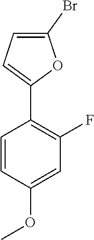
C1=CC(OC)=CC(F)=C1C1=CC=C(Br)O1
